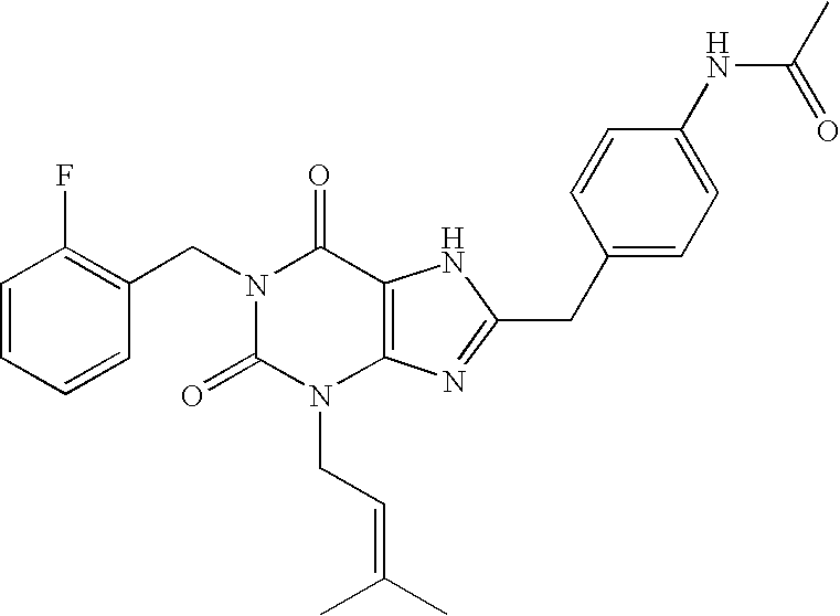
C1=CC=CC(CN2C(=O)N(CC=C(C)C)C3=C(C2=O)NC(CC2=CC=C(NC(=O)C)C=C2)=N3)=C1F
